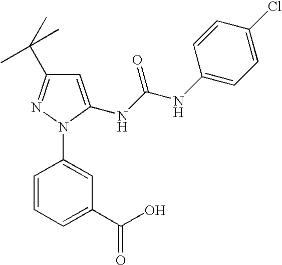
C1=C(NC(NC2=CC=C(Cl)C=C2)=O)N(C2=CC(C(O)=O)=CC=C2)N=C1C(C)(C)C
